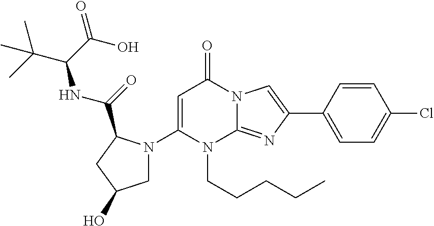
C1(N2CC(O)CC2C(=O)NC(C(C)(C)C)C(O)=O)=CC(=O)N2C(=NC(C3=CC=C(Cl)C=C3)=C2)N1CCCCC
